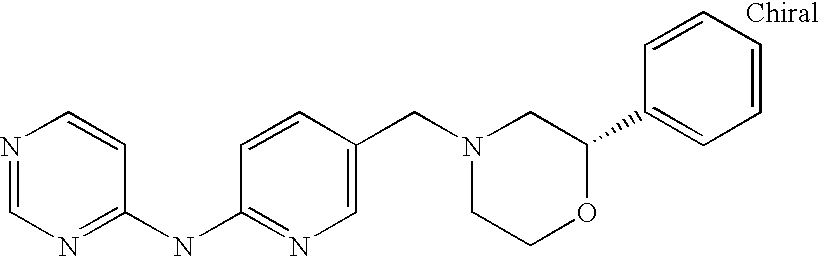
N1=CN=C(NC2=NC=C(CN3CCOC(C4=CC=CC=C4)C3)C=C2)C=C1
